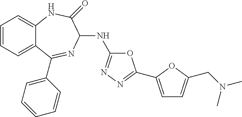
C1=CC=C2C(=C1)NC(=O)C(NC1=NN=C(C3=CC=C(CN(C)C)O3)O1)N=C2C1=CC=CC=C1
